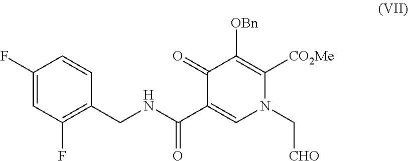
C1(F)=CC(F)=C(CNC(C2=CN(C[CHO])C([CO2Me])=C([OBn])C2=O)=O)C=C1
